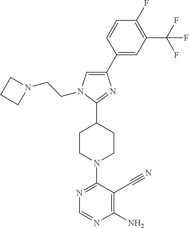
C1(C2=CC(C(F)(F)F)=C(F)C=C2)=CN(CCN2CCC2)C(C2CCN(C3=NC=NC(N)=C3C#N)CC2)=N1
